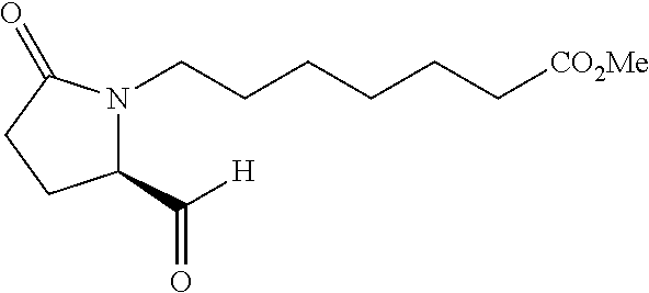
N1(CCCCCC[CO2Me])C(=O)CCC1C([H])=O
